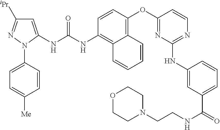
C1=CC(OC2=NC(NC3=CC(C(=O)NCCN4CCOCC4)=CC=C3)=NC=C2)=C2C(=C1NC(NC1=CC([iPr])=NN1C1=CC=C([Me])C=C1)=O)C=CC=C2
